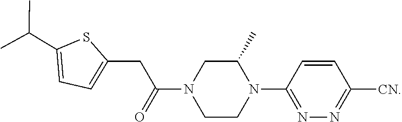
C1([CN])=NN=C(N2C(C)CN(C(CC3=CC=C(C(C)C)S3)=O)CC2)C=C1
